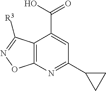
C12=C(N=C(C3CC3)C=C1C(O)=O)ON=C2[R3]
